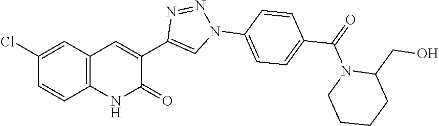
C12=C(C=C(Cl)C=C1)C=C(C1=CN(C3=CC=C(C(=O)N4CCCCC4CO)C=C3)N=N1)C(=O)N2
